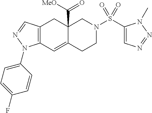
C12=C(C=C3C(C([MeO])=O)(C1)CN(S(C1=CN=NN1C)(=O)=O)CC3)N(C1=CC=C(F)C=C1)N=C2
